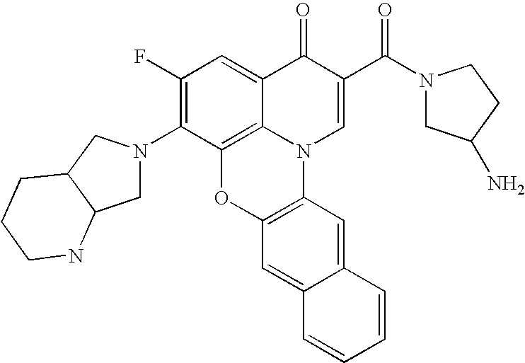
C1(F)=C(N2CC3C(C2)CCCN3)C2=C3C(=C1)C(=O)C(C(=O)N1CC(N)CC1)=CN3C1=C(O2)C=C2C(=C1)C=CC=C2
